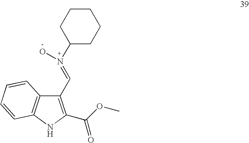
C1(C=N(C2CCCCC2)O)=C(C(OC)=O)NC2=C1C=CC=C2
